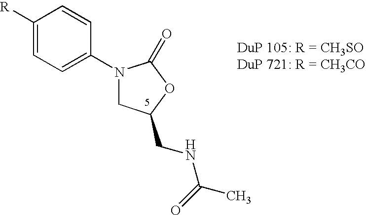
C1([R])=CC=C(N2CC(CNC(C)=O)OC2=O)C=C1
